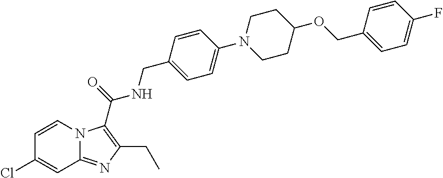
C12=NC(CC)=C(C(=O)NCC3=CC=C(N4CCC(OCC5=CC=C(F)C=C5)CC4)C=C3)N1C=CC(Cl)=C2
